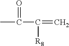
CC(=O)C([R8])=C
